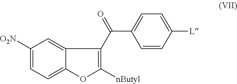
C1=CC([L])=CC=C1C(=O)C1=C([nButyl])OC2=CC=C([O2N])C=C21
